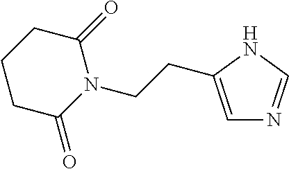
C1CC(=O)N(CCC2=CN=CN2)C(=O)C1
